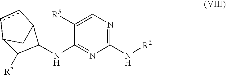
C1C2ccC1C([R7])C2NC1=NC(N[R2])=NC=C1[R5]
